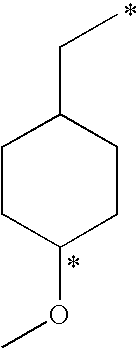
CCC1CCC(OC)CC1
